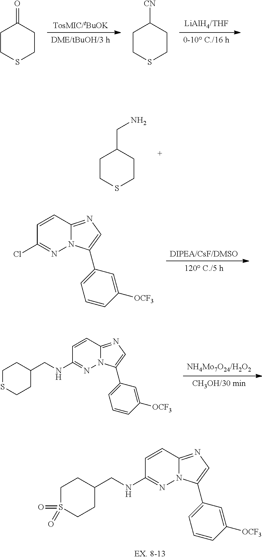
C1CSCCC1CN.[TosMIC/tBuOK].[DME/tBuOH/3 h].[LiAlH4/THF].[0-10 C./16 h].C1CSCCC1=O.C1CSCCC1[CN].C1(Cl)=NN2C(=NC=C2C2=CC=CC([OCF3])=C2)C=C1.[DIPEA/CsF/DMSO].[120 C./5 h].C1(NCC2CCS(=O)(=O)CC2)=NN2C(=NC=C2C2=CC=CC([OCF3])=C2)C=C1.[NH4Mo7O24/H2O2].[CH3OH/30 min].C1(NCC2CCSCC2)=NN2C(=NC=C2C2=CC=CC([OCF3])=C2)C=C1
